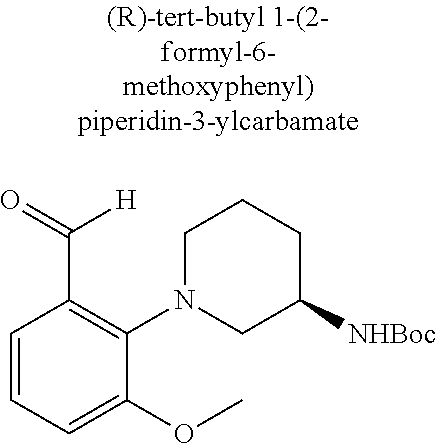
C1=CC=C(OC)C(N2CC([NHBoc])CCC2)=C1C([H])=O
